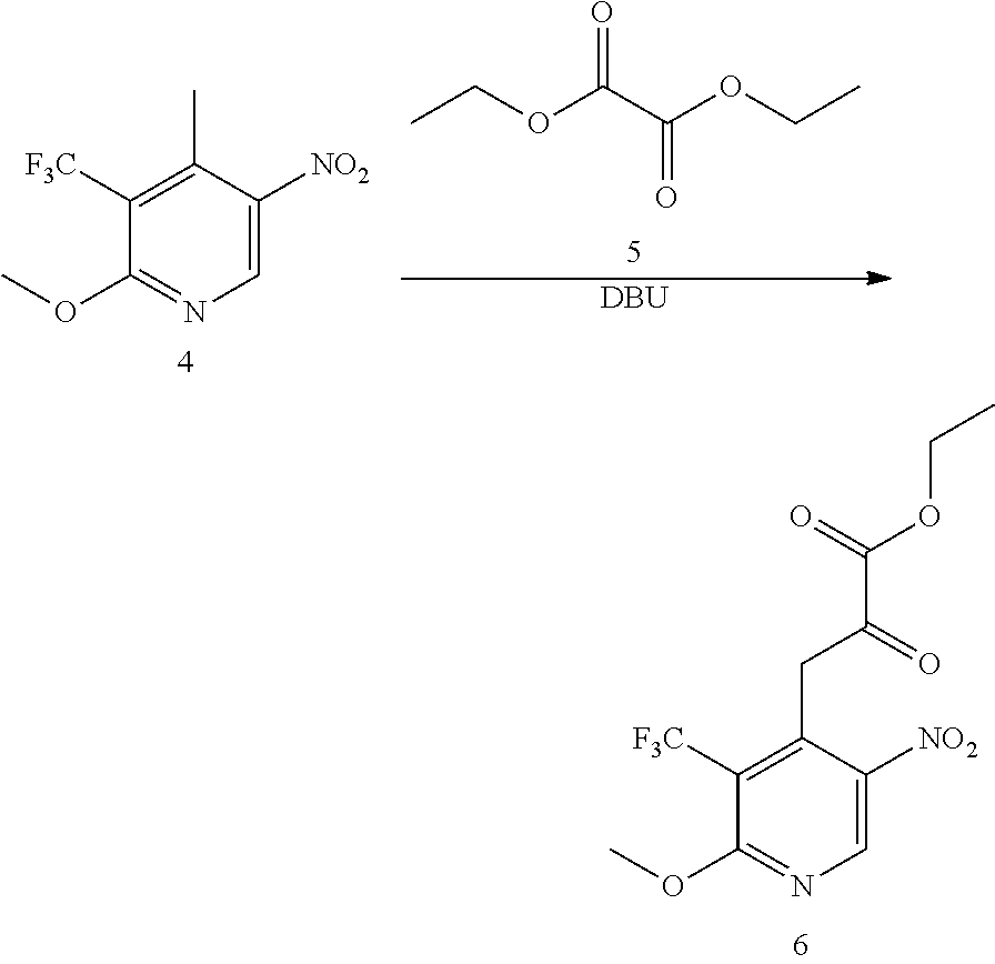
O(CC)C(C(OCC)=O)=O.C1([F3C])=C(C)C([NO2])=CN=C1OC.[DBU].C1([F3C])=C(CC(C(=O)OCC)=O)C([NO2])=CN=C1OC
